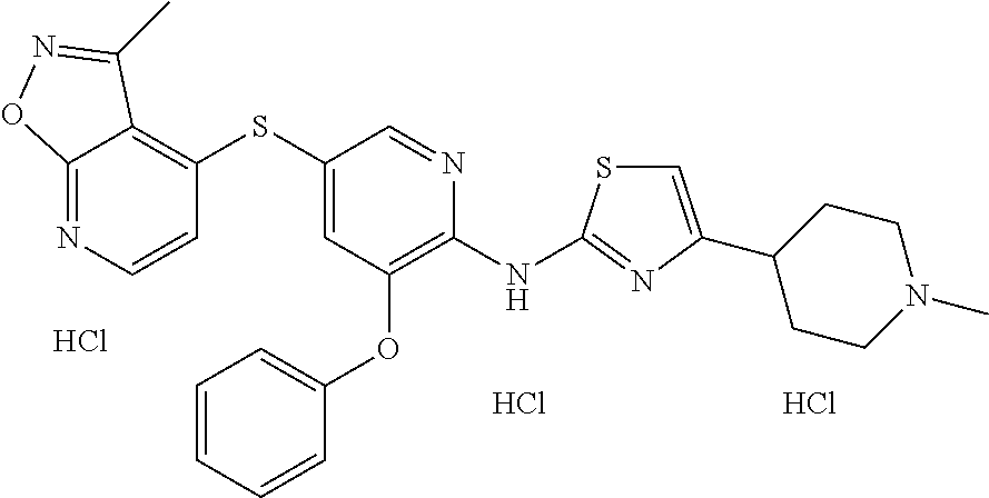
Cl.C1(SC2=CC(OC3=CC=CC=C3)=C(NC3=NC(C4CCN(C)CC4)=CS3)N=C2)=C2C(=NC=C1)ON=C2C.Cl.Cl
